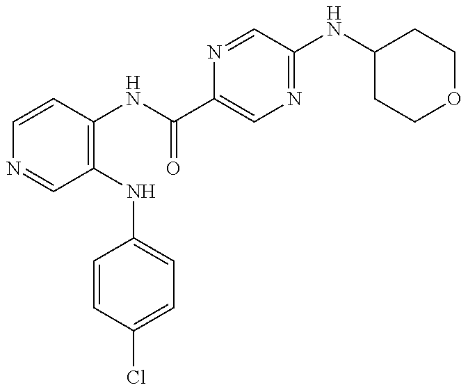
C1=CC(NC(=O)C2=CN=C(NC3CCOCC3)C=N2)=C(NC2=CC=C(Cl)C=C2)C=N1
